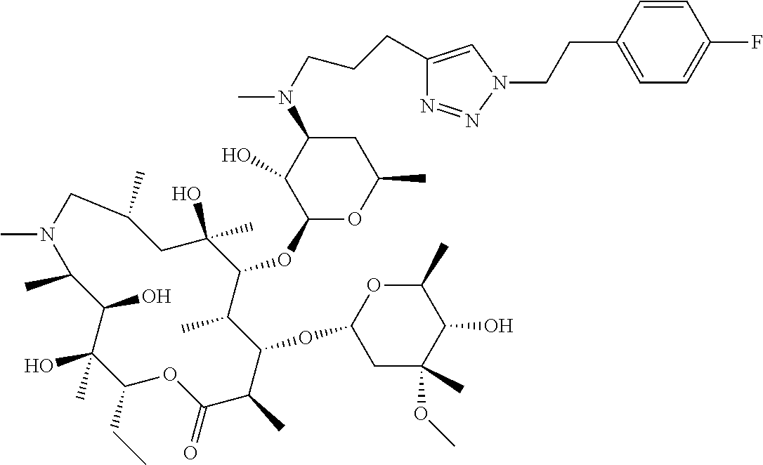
C1(CC)C(C)(O)C(O)C(C)N(C)CC(C)CC(O)(C)C(OC2OC(C)CC(N(C)CCCC3=CN(CCC4=CC=C(F)C=C4)N=N3)C2O)C(C)C(OC2CC(C)(OC)C(O)C(C)O2)C(C)C(=O)O1
